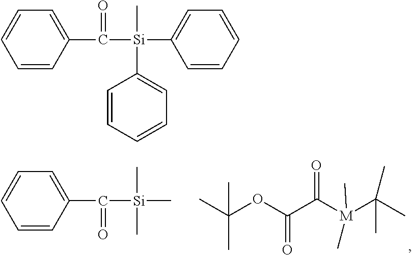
C(OC(C([M](C(C)(C)C)(C)C)=O)=O)(C)(C)C.C1=CC(C([Si](C)(C)C)=O)=CC=C1.C1=CC(C([Si](C2=CC=CC=C2)(C)C2=CC=CC=C2)=O)=CC=C1
